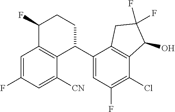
C1=C(F)C=C([CN])C2=C1C(F)CCC2C1=CC(F)=C(Cl)C2=C1CC(F)(F)C2O
